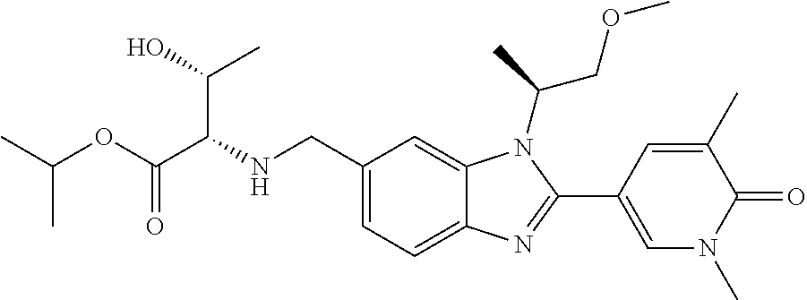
N(CC1=CC=C2C(=C1)N(C(COC)C)C(C1=CN(C)C(=O)C(C)=C1)=N2)C(C(OC(C)C)=O)C(O)C
